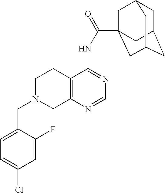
C1N(CC2=CC=C(Cl)C=C2F)CC2=C(C1)C(NC(=O)C13CC4CC(CC(C1)C4)C3)=NC=N2
